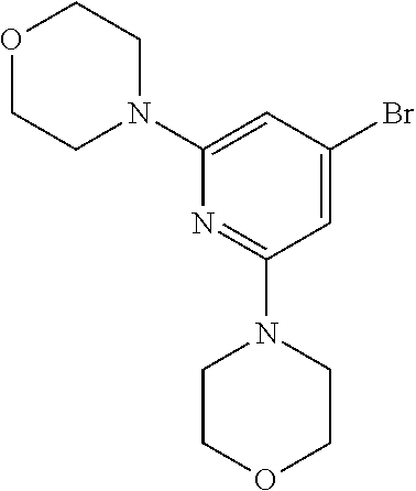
O1CCN(C2=CC(Br)=CC(N3CCOCC3)=N2)CC1
